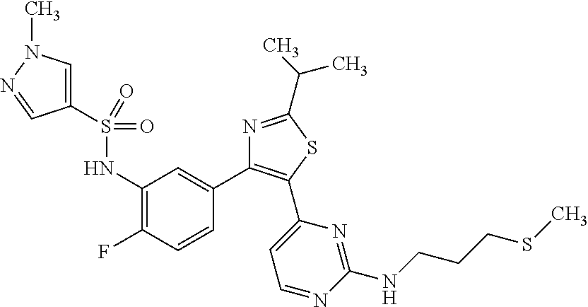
C1(NS(C2=CN(C)N=C2)(=O)=O)=C(F)C=CC(C2=C(C3=CC=NC(NCCCSC)=N3)SC(C(C)C)=N2)=C1
